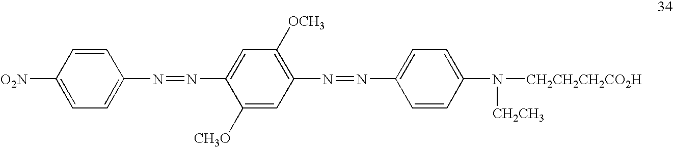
C1=CC(N=NC2=CC([OCH3])=C(N=NC3=CC=C(N([CH2CH2CH2CO2H])[CH2CH3])C=C3)C=C2[CH3O])=CC=C1[O2N]
